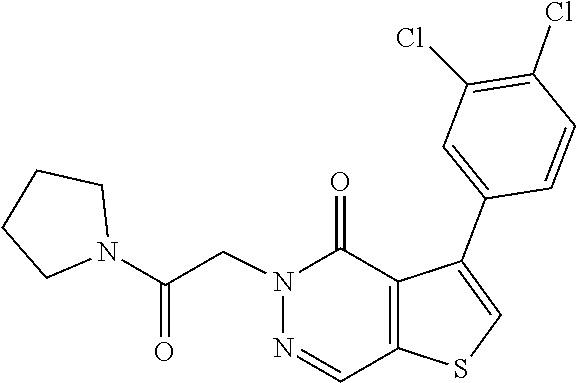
N1(CC(N2CCCC2)=O)N=CC2=C(C(C3=CC(Cl)=C(Cl)C=C3)=CS2)C1=O
